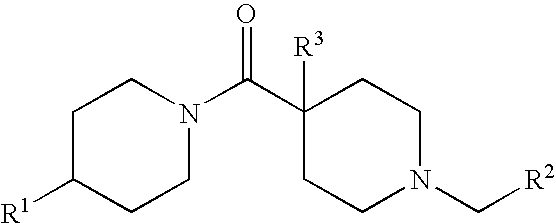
C1C([R1])CCN(C(C2([R3])CCN(C[R2])CC2)=O)C1
